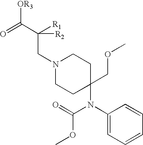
C1(N(C2(COC)CCN(CC(C([OR3])=O)([R2])[R1])CC2)C(OC)=O)=CC=CC=C1
